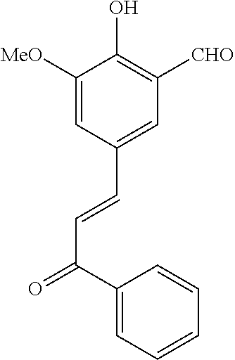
C1=C([MeO])C(O)=C([CHO])C=C1C=CC(C1=CC=CC=C1)=O
